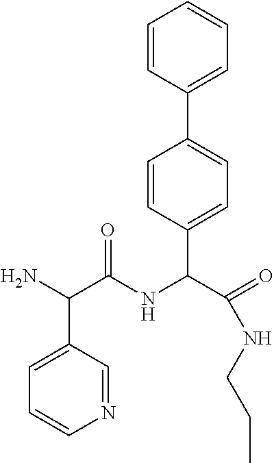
NC(C(NC(C1=CC=C(C2=CC=CC=C2)C=C1)C(=O)NCCC)=O)C1=CC=CN=C1
